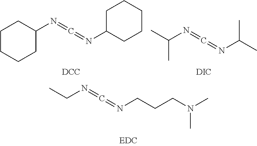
C(C)N=C=NCCCN(C)C.C1CCCC(N=C=NC2CCCCC2)C1.[DCC].[DIC].CC(C)N=C=NC(C)C
